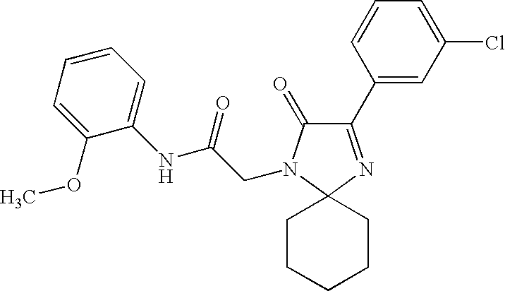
C1(C2=CC(Cl)=CC=C2)=NC2(N(CC(=O)NC3=CC=CC=C3OC)C1=O)CCCCC2
